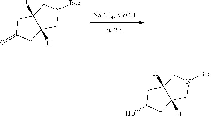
N1([Boc])CC2([H])C([H])(C1)CC(=O)C2.N1([Boc])CC2([H])C([H])(C1)CC(O)C2
